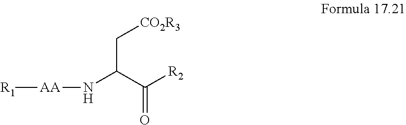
[R1][AA]NC(C([R2])=O)C[CO2R3]
